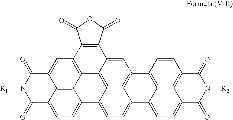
C12=C3C4=C5C=C1C(=O)N([R1])C(=O)C2=CC=C3C1=CC=C2C3=C(C=C(C4=C13)C1=C5C(=O)OC1=O)C1=C3C2=CC=C2C3=C(C=C1)C(=O)N([R2])C2=O
